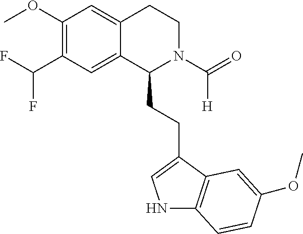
COC1=C(C(F)F)C=C2C(=C1)CCN(C(=O)[H])C2CCC1=CNC2=C1C=C(OC)C=C2
